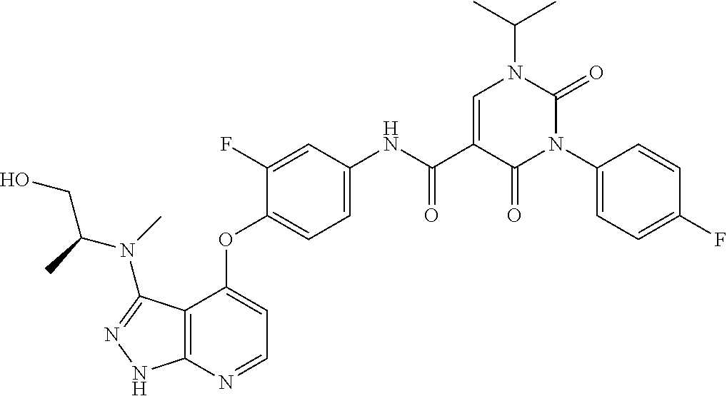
C12=C(N=CC=C1OC1=CC=C(NC(C3=CN(C(C)C)C(=O)N(C4=CC=C(F)C=C4)C3=O)=O)C=C1F)NN=C2N(C(CO)C)C
